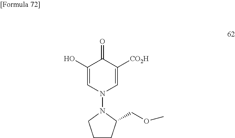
C1(O)=CN(N2CCCC2COC)C=C([CO2H])C1=O
